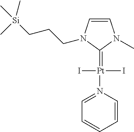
C1=CN(CCC[Si](C)(C)C)C(=[Pt](I)(I)N2=CC=CC=C2)N1C
